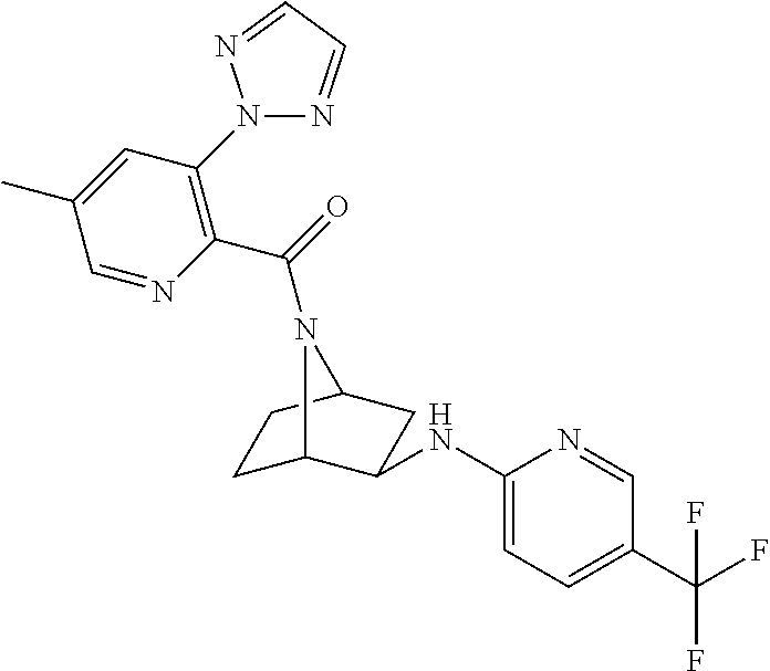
C1(NC2C3CCC(C2)N3C(=O)C2=C(N3N=CC=N3)C=C(C)C=N2)=CC=C(C(F)(F)F)C=N1
